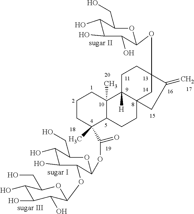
C1CC(C)(C(=O)OC2OC(CO)C(O)C(O)C2OC2C(O)C(O)C(O)C(CO)O2)C2C(C)(C1)C1([H])C3(CC2)CC(OC2OC(CO)C(O)C(O)C2O)(CC1)C(=C)C3
